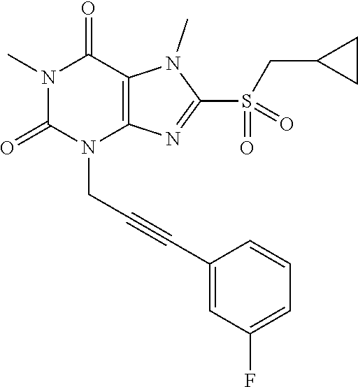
N1(C)C(=O)N(CC#CC2=CC(F)=CC=C2)C2=C(C1=O)N(C)C(S(=O)(CC1CC1)=O)=N2
